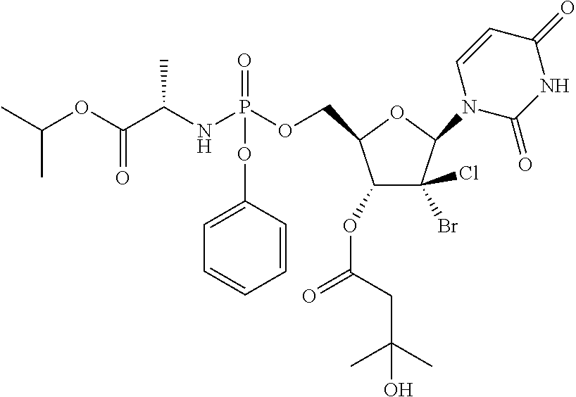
CC(OC(C(NP(OCC1C(OC(=O)CC(C)(C)O)C(Br)(Cl)C(N2C(=O)NC(=O)C=C2)O1)(=O)OC1=CC=CC=C1)C)=O)C
